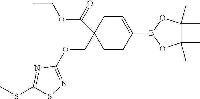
C(C1(C(OCC)=O)CCC(B2OC(C)(C)C(C)(C)O2)=CC1)OC1=NSC(SC)=N1
